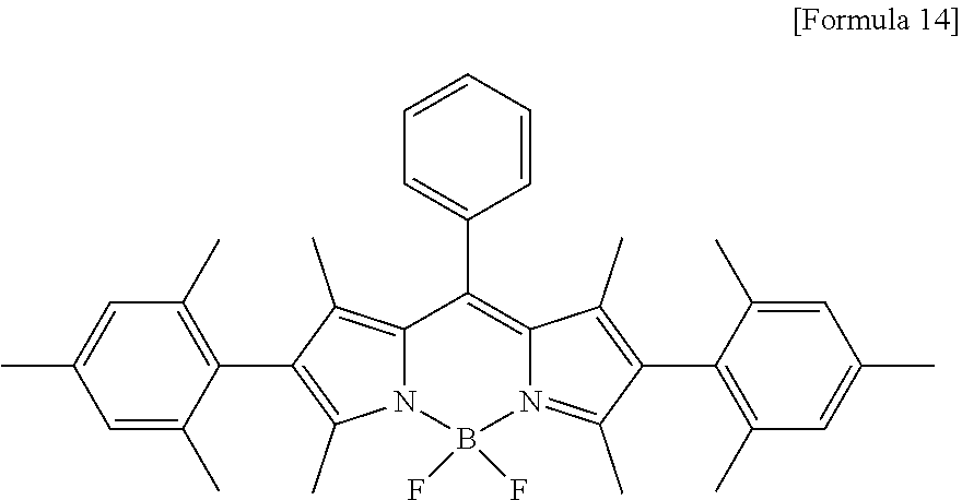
B1(F)(F)N2C(=C(C)C(C3=C(C)C=C(C)C=C3C)=C2C)C(C2=CC=CC=C2)=C2C(C)=C(C3=C(C)C=C(C)C=C3C)C(C)=N12
